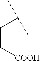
C(C[COOH])C(C)C
